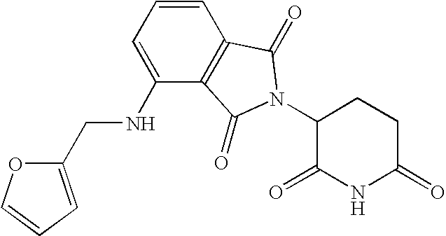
C1=CC2=C(C(NCC3=CC=CO3)=C1)C(=O)N(C1C(=O)NC(=O)CC1)C2=O
